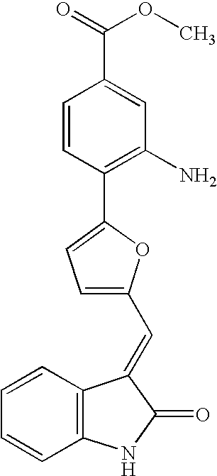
C1=CC2=C(C=C1)NC(=O)C2=CC1=CC=C(C2=C(N)C=C(C(OC)=O)C=C2)O1
